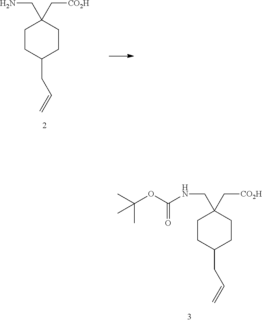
C1CC(CC=C)CCC1(CNC(OC(C)(C)C)=O)C[CO2H].C1CC(CC=C)CCC1(CN)C[CO2H]
